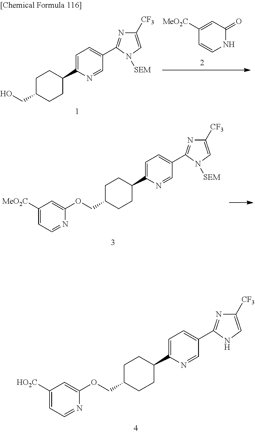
C1=C(C2CCC(COC3=CC([HO2C])=CC=N3)CC2)N=CC(C2=NC([CF3])=CN2)=C1.C1=C(C2CCC(CO)CC2)N=CC(C2=NC([CF3])=CN2[SEM])=C1.C1=C([MeO2C])C=CNC1=O.C1=C(C2CCC(COC3=CC([MeO2C])=CC=N3)CC2)N=CC(C2=NC([CF3])=CN2[SEM])=C1
